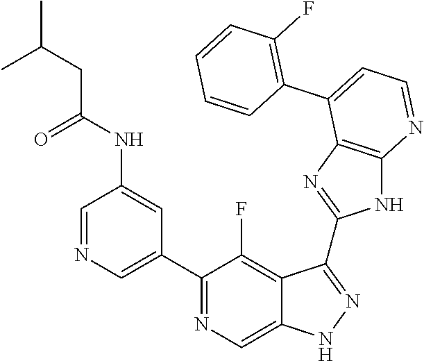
C1=NC=C(C2=NC=C3C(=C2F)C(C2=NC4=C(N2)N=CC=C4C2=C(F)C=CC=C2)=NN3)C=C1NC(=O)CC(C)C
